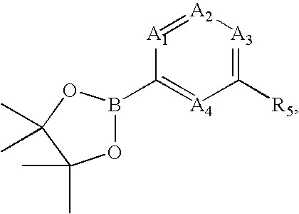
[A2]1=[A1]C(B2OC(C)(C)C(C)(C)O2)=[A4]C([R5])=[A3]1
